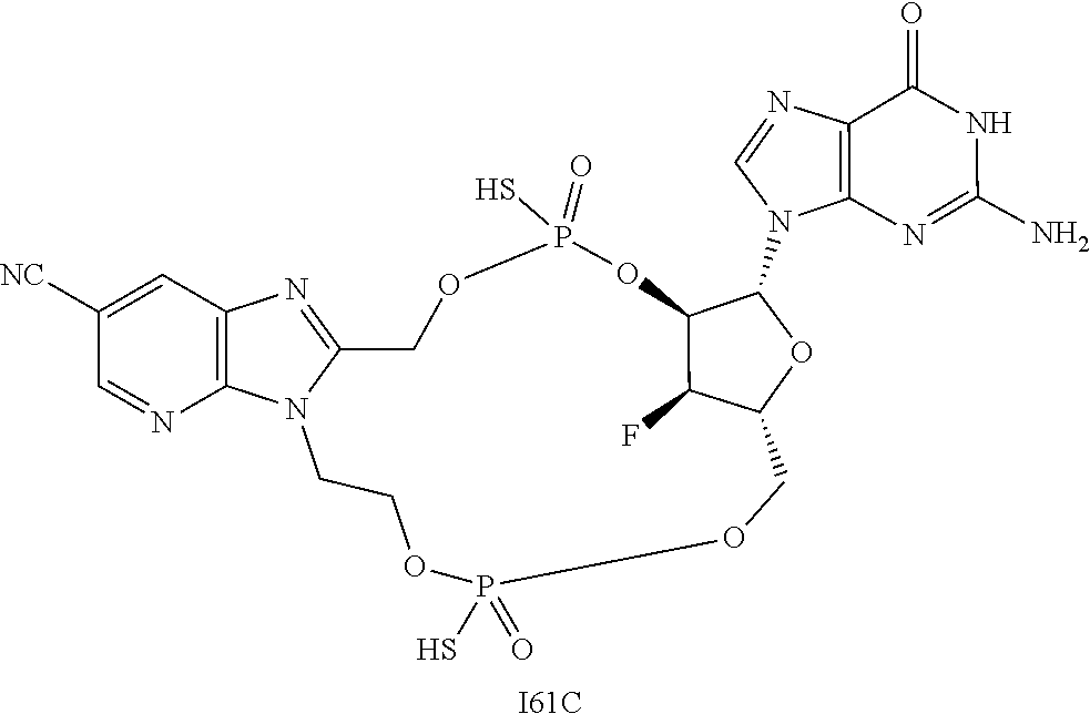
C1([NC])=CC2=C(N=C1)N1C(=N2)COP(S)(=O)OC2C(F)C(COP(=O)(S)OCC1)OC2N1C=NC2=C1N=C(N)NC2=O.[I61C]
